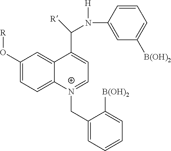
C1(O[R])=CC=C2C(=C1)C(C([R])N(C1=CC([B(OH)2])=CC=C1)[H])=CC=[N+]2CC1=CC=CC=C1[B(OH)2]
